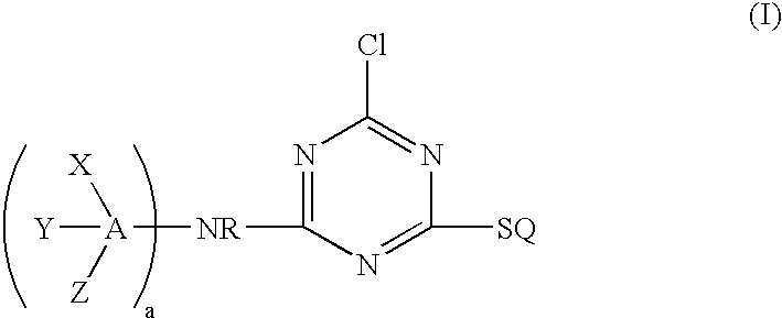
N1=C([NR][A]([X])([Z])[Y])N=C([SQ])N=C1Cl
